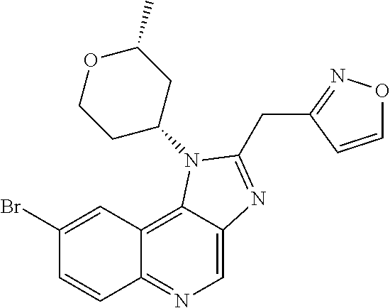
C1=C2C(=C3C(=N1)C=CC(Br)=C3)N(C1CC(C)OCC1)C(CC1=NOC=C1)=N2
